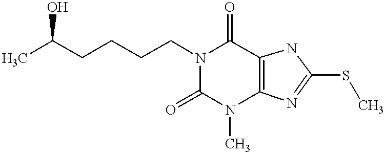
CC(CCCCN1C(=O)C2=C(N(C)C1=O)N=C(SC)N2)O
